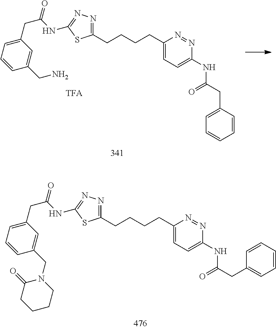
C1=CC(CC(NC2=CC=C(CCCCC3=NN=C(NC(CC4=CC=CC(CN)=C4)=O)S3)N=N2)=O)=CC=C1.C(C(NC1=CC=C(CCCCC2=NN=C(NC(CC3=CC=CC(CN4C(=O)CCCC4)=C3)=O)S2)N=N1)=O)C1=CC=CC=C1
